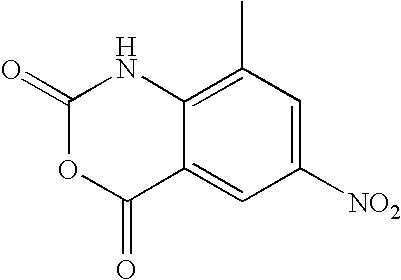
C1(=O)OC(=O)C2=CC([NO2])=CC(C)=C2N1
